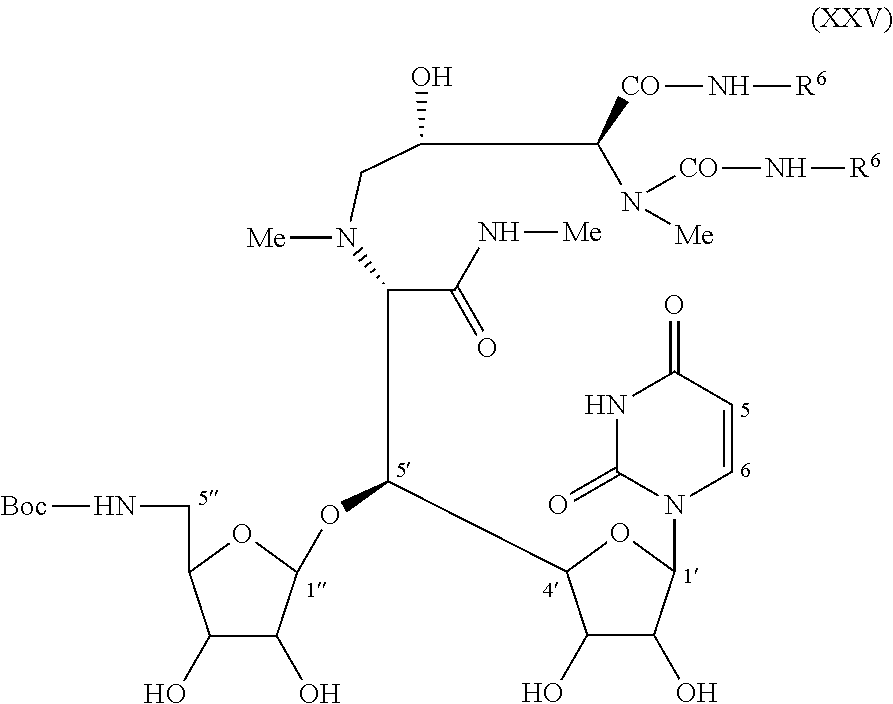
C(C(N[Me])=O)(N(CC(O)C([CO]N[R6])N([Me])[CO]N[R6])[Me])C(OC1C(O)C(O)C(CN[Boc])O1)C1C(O)C(O)C(N2C=CC(=O)NC2=O)O1
